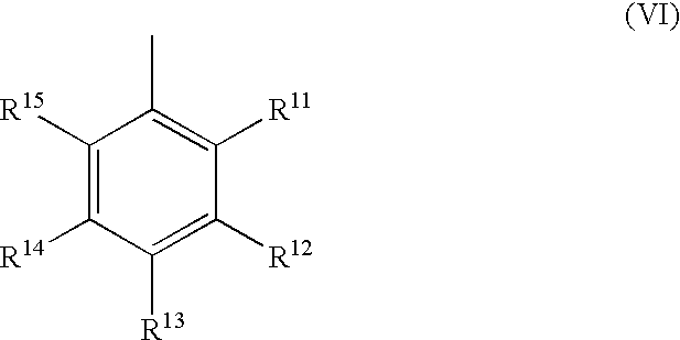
C1([R15])=C([R14])C([R13])=C([R12])C([R11])=C1C
